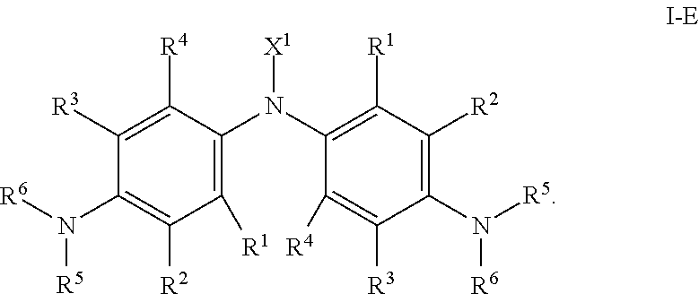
C1([R3])=C([R4])C(N(C2=C([R1])C([R2])=C(N([R5])[R6])C([R3])=C2[R4])[X1])=C([R1])C([R2])=C1N([R6])[R5]
